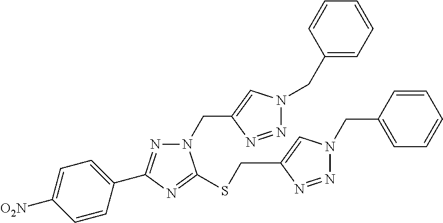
C1=CC(CN2N=NC(CSC3=NC(C4=CC=C([O2N])C=C4)=NN3CC3=CN(CC4=CC=CC=C4)N=N3)=C2)=CC=C1
